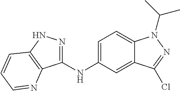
C1(NC2=CC=C3C(=C2)C(Cl)=NN3C(C)C)=NNC2=C1N=CC=C2
